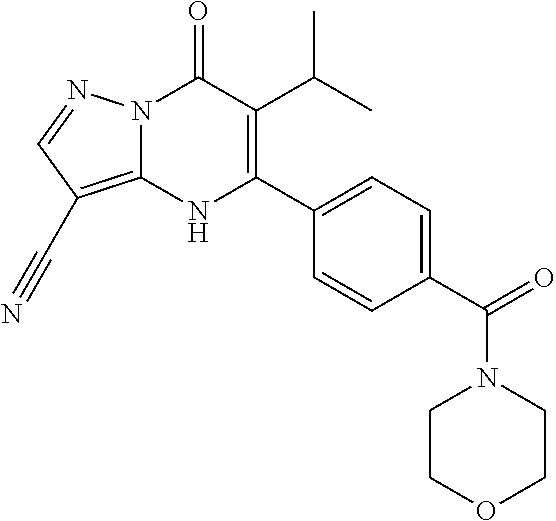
N12C(=C(C#N)C=N1)NC(C1=CC=C(C(=O)N3CCOCC3)C=C1)=C(C(C)C)C2=O
